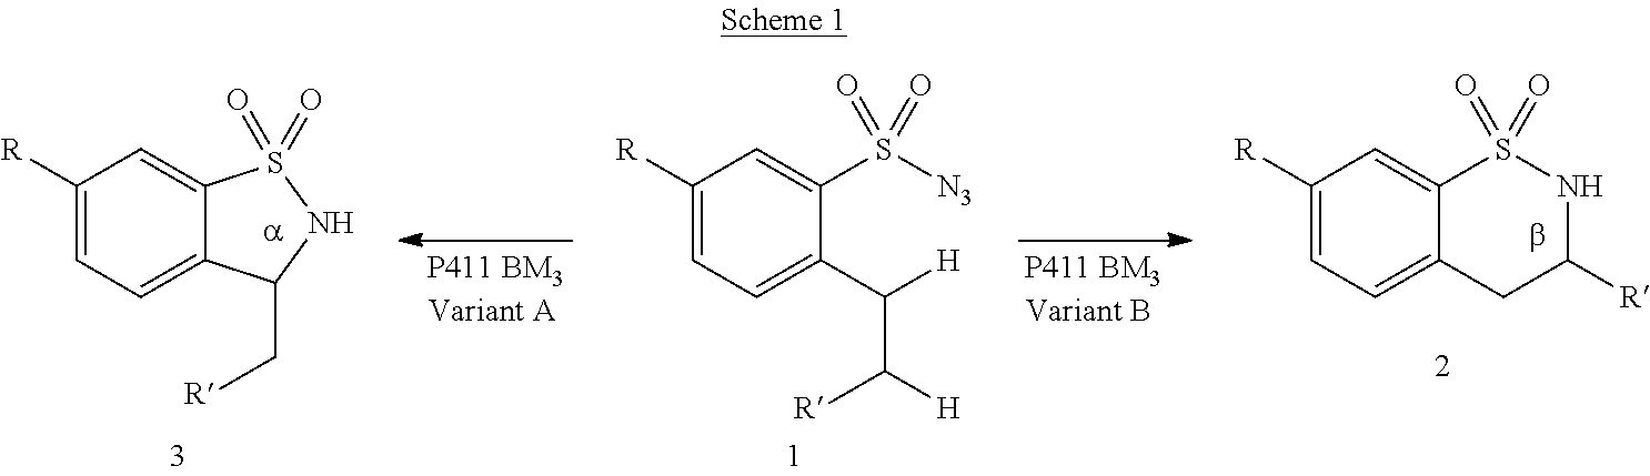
C1([R])=CC=C2C(=C1)S(=O)(=O)NC([R])C2.C1([R])=CC=C(C([H])C([H])[R])C(S([N3])(=O)=O)=C1.C1([R])=CC=C2C(=C1)S(=O)(=O)NC2C[R]
